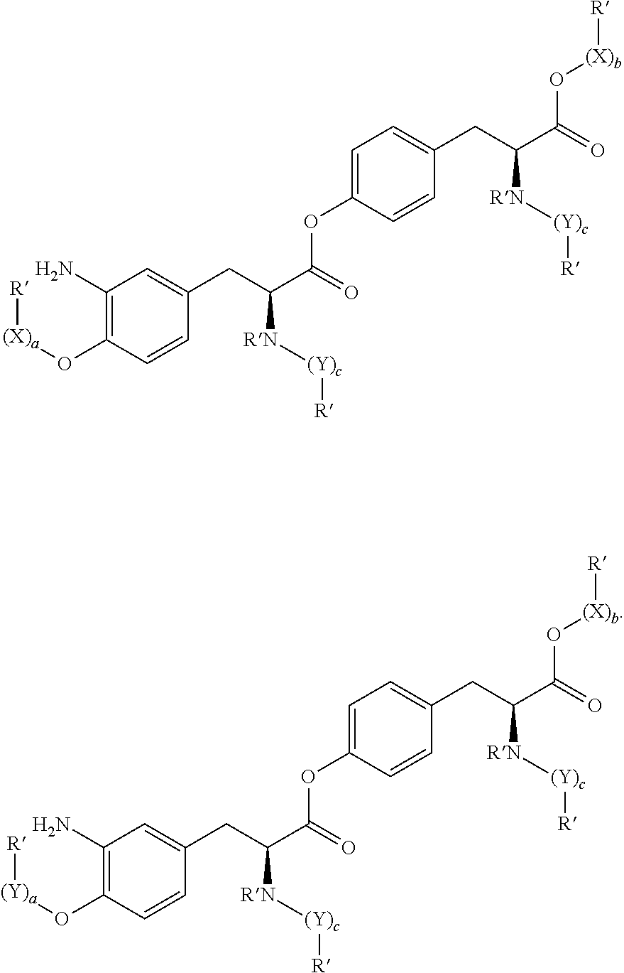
C1(N)=C(O[(X)a][R])C=CC(CC(C(=O)OC2=CC=C(CC(C(=O)O[(X)b][R])[RN][(Y)c][R])C=C2)[RN][(Y)c][R])=C1.C1(N)=C(O[(Y)a][R])C=CC(CC(C(=O)OC2=CC=C(CC(C(=O)O[(X)b][R])[RN][(Y)c][R])C=C2)[RN][(Y)c][R])=C1
